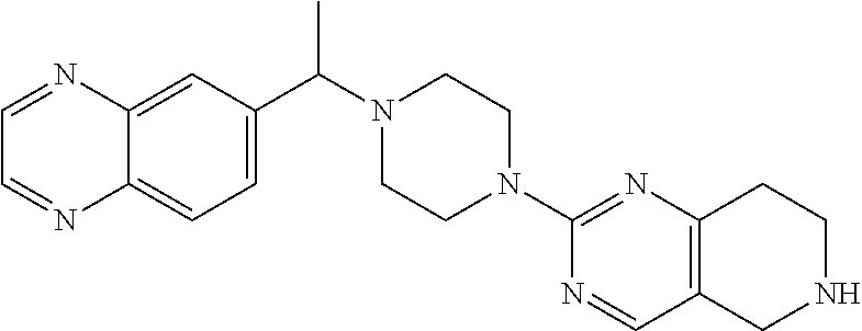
N1=CC2=C(N=C1N1CCN(C(C3=CC=C4C(=C3)N=CC=N4)C)CC1)CCNC2
